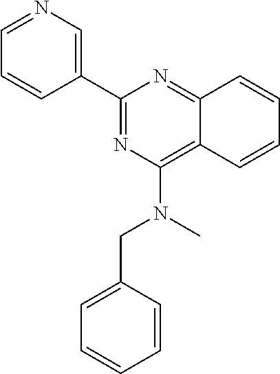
C1=CC2=NC(C3=CN=CC=C3)=NC(N(C)CC3=CC=CC=C3)=C2C=C1
